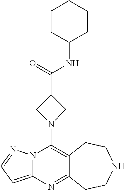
C12=C(N3CC(C(=O)NC4CCCCC4)C3)N3C(=CC=N3)N=C1CCNCC2
